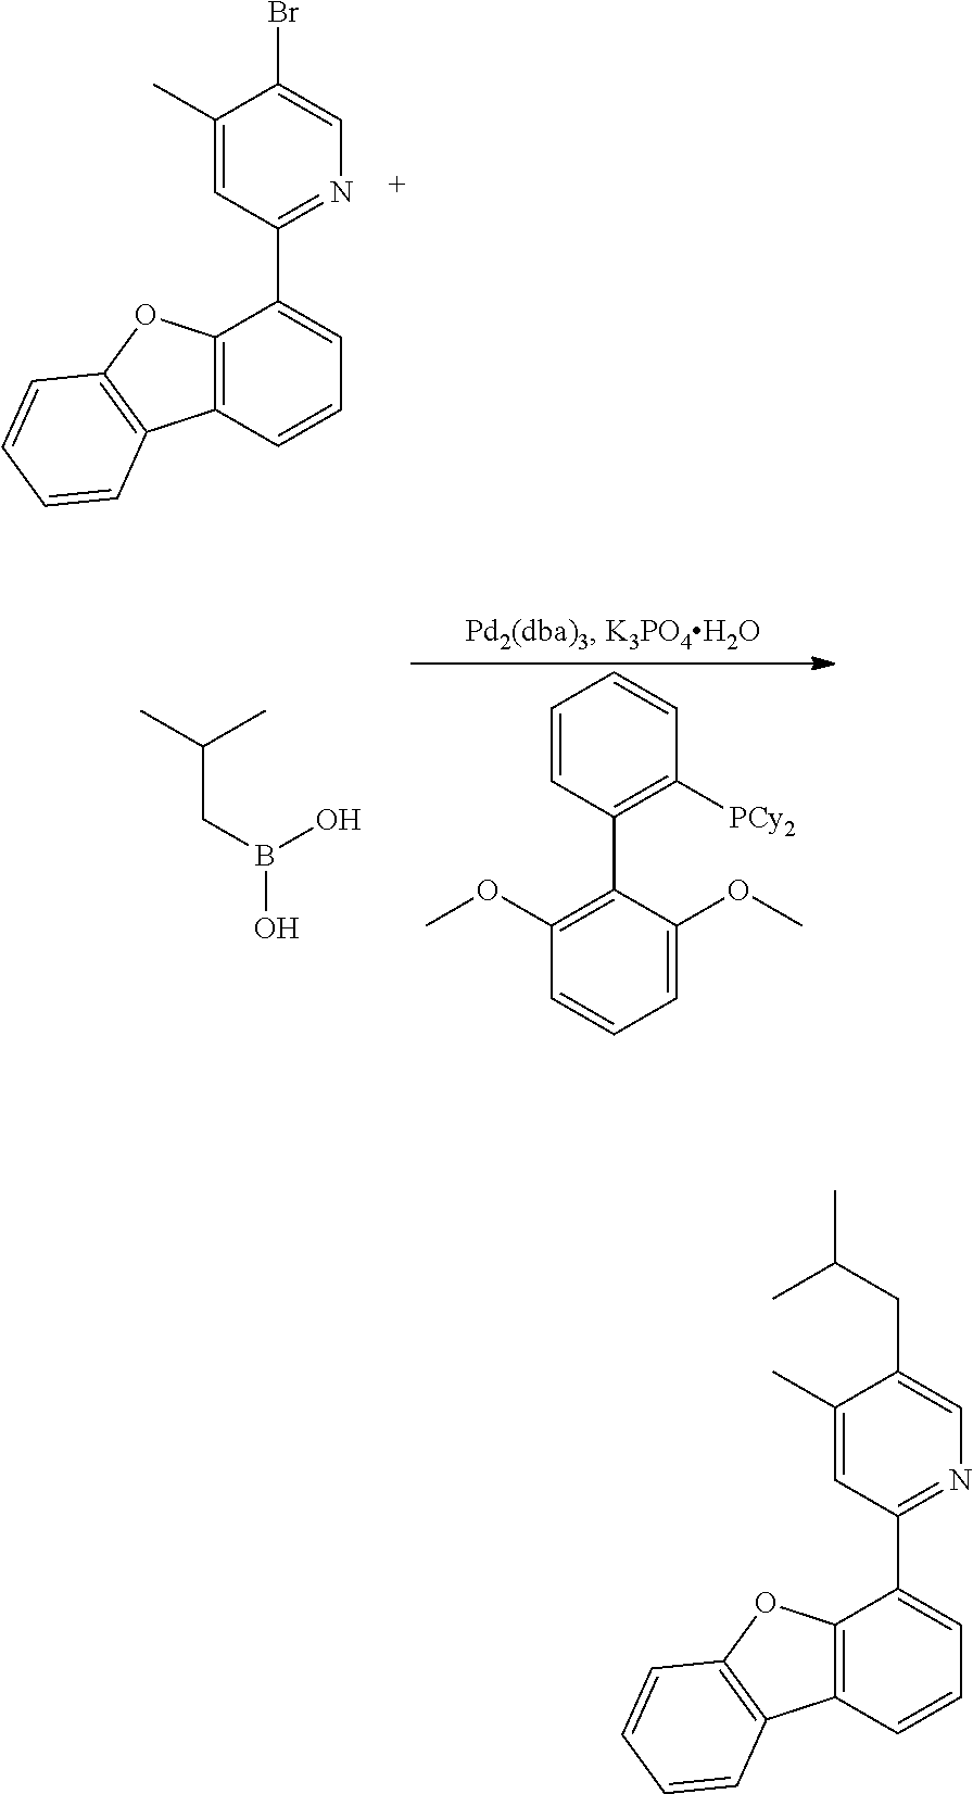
C1(C)=CC(C2=CC=CC3=C2OC2=C3C=CC=C2)=NC=C1Br.C1(OC)=C(C2=C([PCy2])C=CC=C2)C(OC)=CC=C1.C(CB(O)O)(C)C.C1(C)=CC(C2=CC=CC3=C2OC2=C3C=CC=C2)=NC=C1CC(C)C
